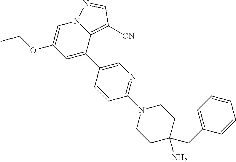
C12=C([CN])C=NN1C=C(OCC)C=C2C1=CN=C(N2CCC(CC3=CC=CC=C3)(N)CC2)C=C1
